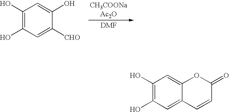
C1(O)=C(O)C=C([CHO])C(O)=C1.C1(O)=C(O)C=C2C(=C1)OC(=O)C=C2
